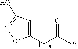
C1(CC(C)=O)=CC(O)=NO1.*
